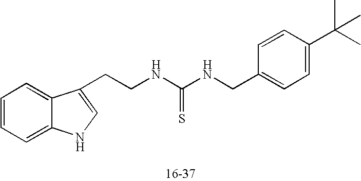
C1=CC=C2C(=C1)C(CCNC(NCC1=CC=C(C(C)(C)C)C=C1)=S)=CN2
